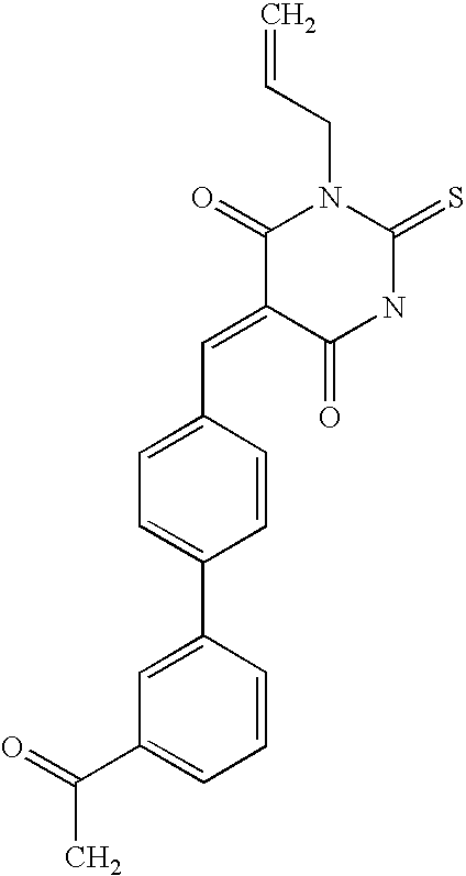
C=CCN1C(=O)C(=CC2=CC=C(C3=CC(C(=O)C)=CC=C3)C=C2)C(=O)NC1=S
